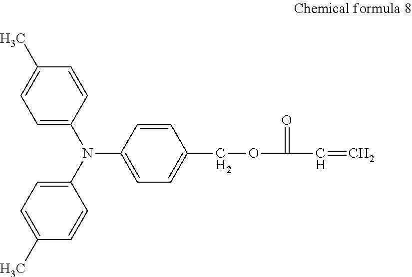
C1=CC(N(C2=CC=C(C)C=C2)C2=CC=C(C)C=C2)=CC=C1COC(=O)C=C
